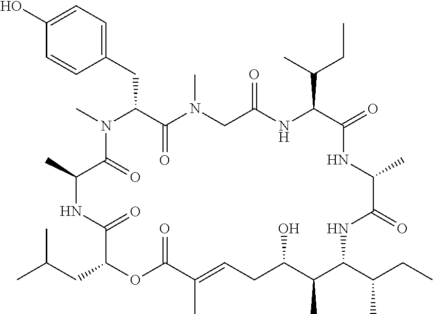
C1(O)=CC=C(CC2C(=O)N(C)CC(=O)NC(C(C)CC)C(=O)NC(C)C(=O)NC(C(C)CC)C(C)C(O)CC=C(C)C(=O)OC(CC(C)C)C(=O)NC(C)C(=O)N2C)C=C1
